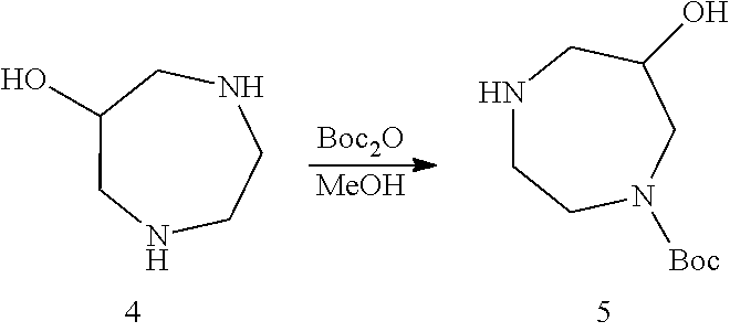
[MeOH].[Boc2O].N1CC(O)CNCC1.C1(O)CNCCN([Boc])C1
